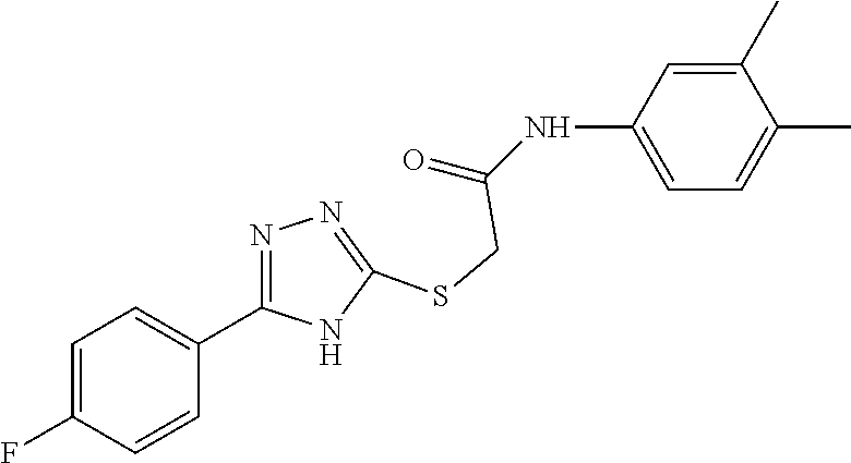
C1=C(NC(=O)CSC2=NN=C(C3=CC=C(F)C=C3)N2)C=C(C)C(C)=C1
